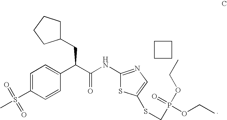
C1=C(S(C)(=O)=O)C=CC(C(C(NC2=NC=C(SCP(OCC)(=O)OCC)S2)=O)CC2CCCC2)=C1.C1CCC1
